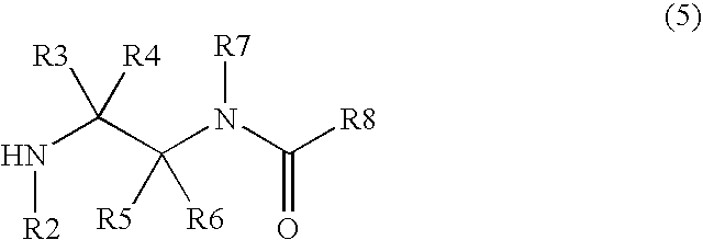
N(C(C(N(C([R8])=O)[R7])([R5])[R6])([R3])[R4])[R2]
